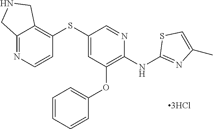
C1(SC2=C3C(=NC=C2)CNC3)=CC(OC2=CC=CC=C2)=C(NC2=NC(C)=CS2)N=C1
